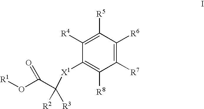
C1([R4])=C([R5])C([R6])=C([R7])C([R8])=C1[X1]C([R3])([R2])C(O[R1])=O
